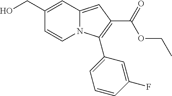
C1(CO)=CC2=CC(C(OCC)=O)=C(C3=CC=CC(F)=C3)N2C=C1
